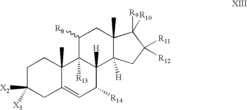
C1C([X2])([X3])CC2=CC([R14])C3([H])C([R13])(C2(C)C1)C([R8])CC1(C)C3([H])CC([R11])([R12])C1([R9])[R10]
